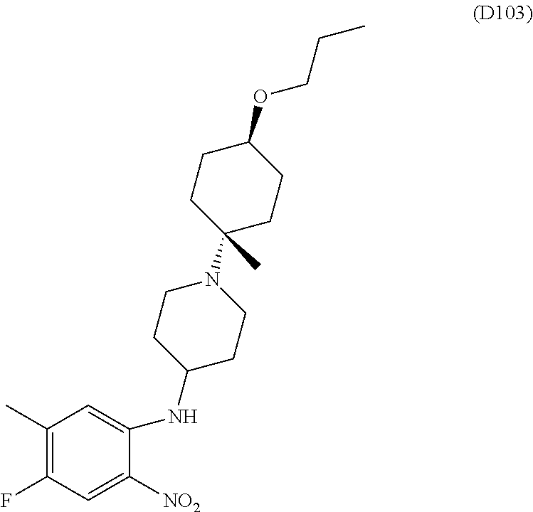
C1(C)=C(F)C=C([NO2])C(NC2CCN(C3(C)CCC(OCCC)CC3)CC2)=C1
